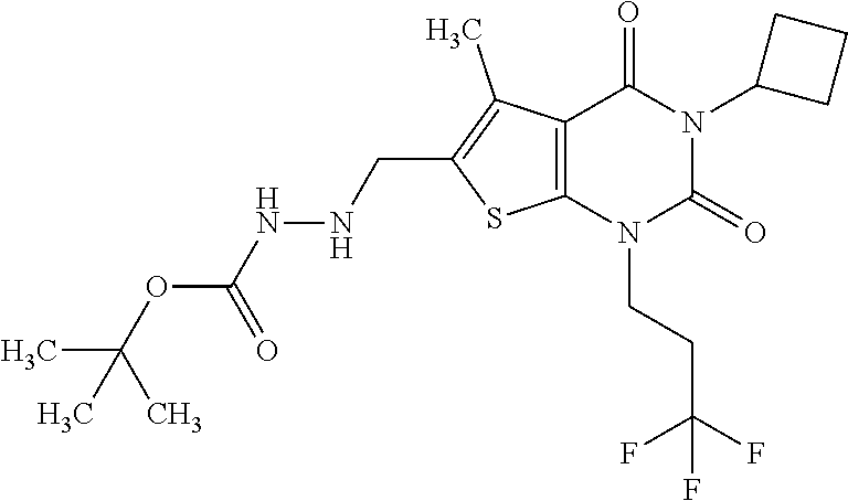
C12=C(N(CCC(F)(F)F)C(=O)N(C3CCC3)C1=O)SC(CNNC(OC(C)(C)C)=O)=C2C
